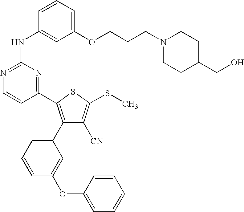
C1=CC(NC2=NC=CC(C3=C(C4=CC=CC(OC5=CC=CC=C5)=C4)C([CN])=C(SC)S3)=N2)=CC(OCCCN2CCC(CO)CC2)=C1
